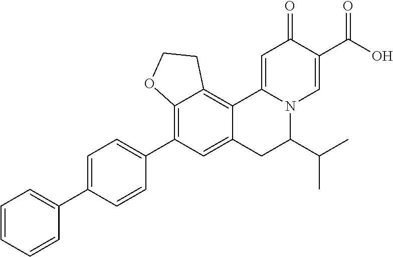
C12=C(C3=CC=C(C4=CC=CC=C4)C=C3)C=C3C(=C1CCO2)C1=CC(=O)C(C(=O)O)=CN1C(C(C)C)C3
